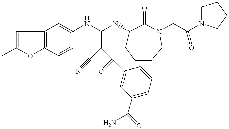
C1=C(C)OC2=C1C=C(NC(NC1CCCCN(CC(N3CCCC3)=O)C1=O)C(C(=O)C1=CC(C(N)=O)=CC=C1)C#N)C=C2
